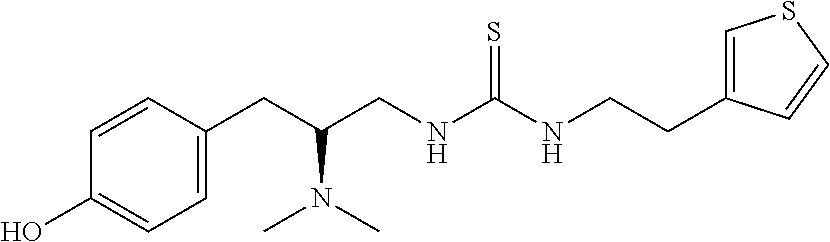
C1(CC(CNC(NCCC2=CSC=C2)=S)N(C)C)=CC=C(O)C=C1
